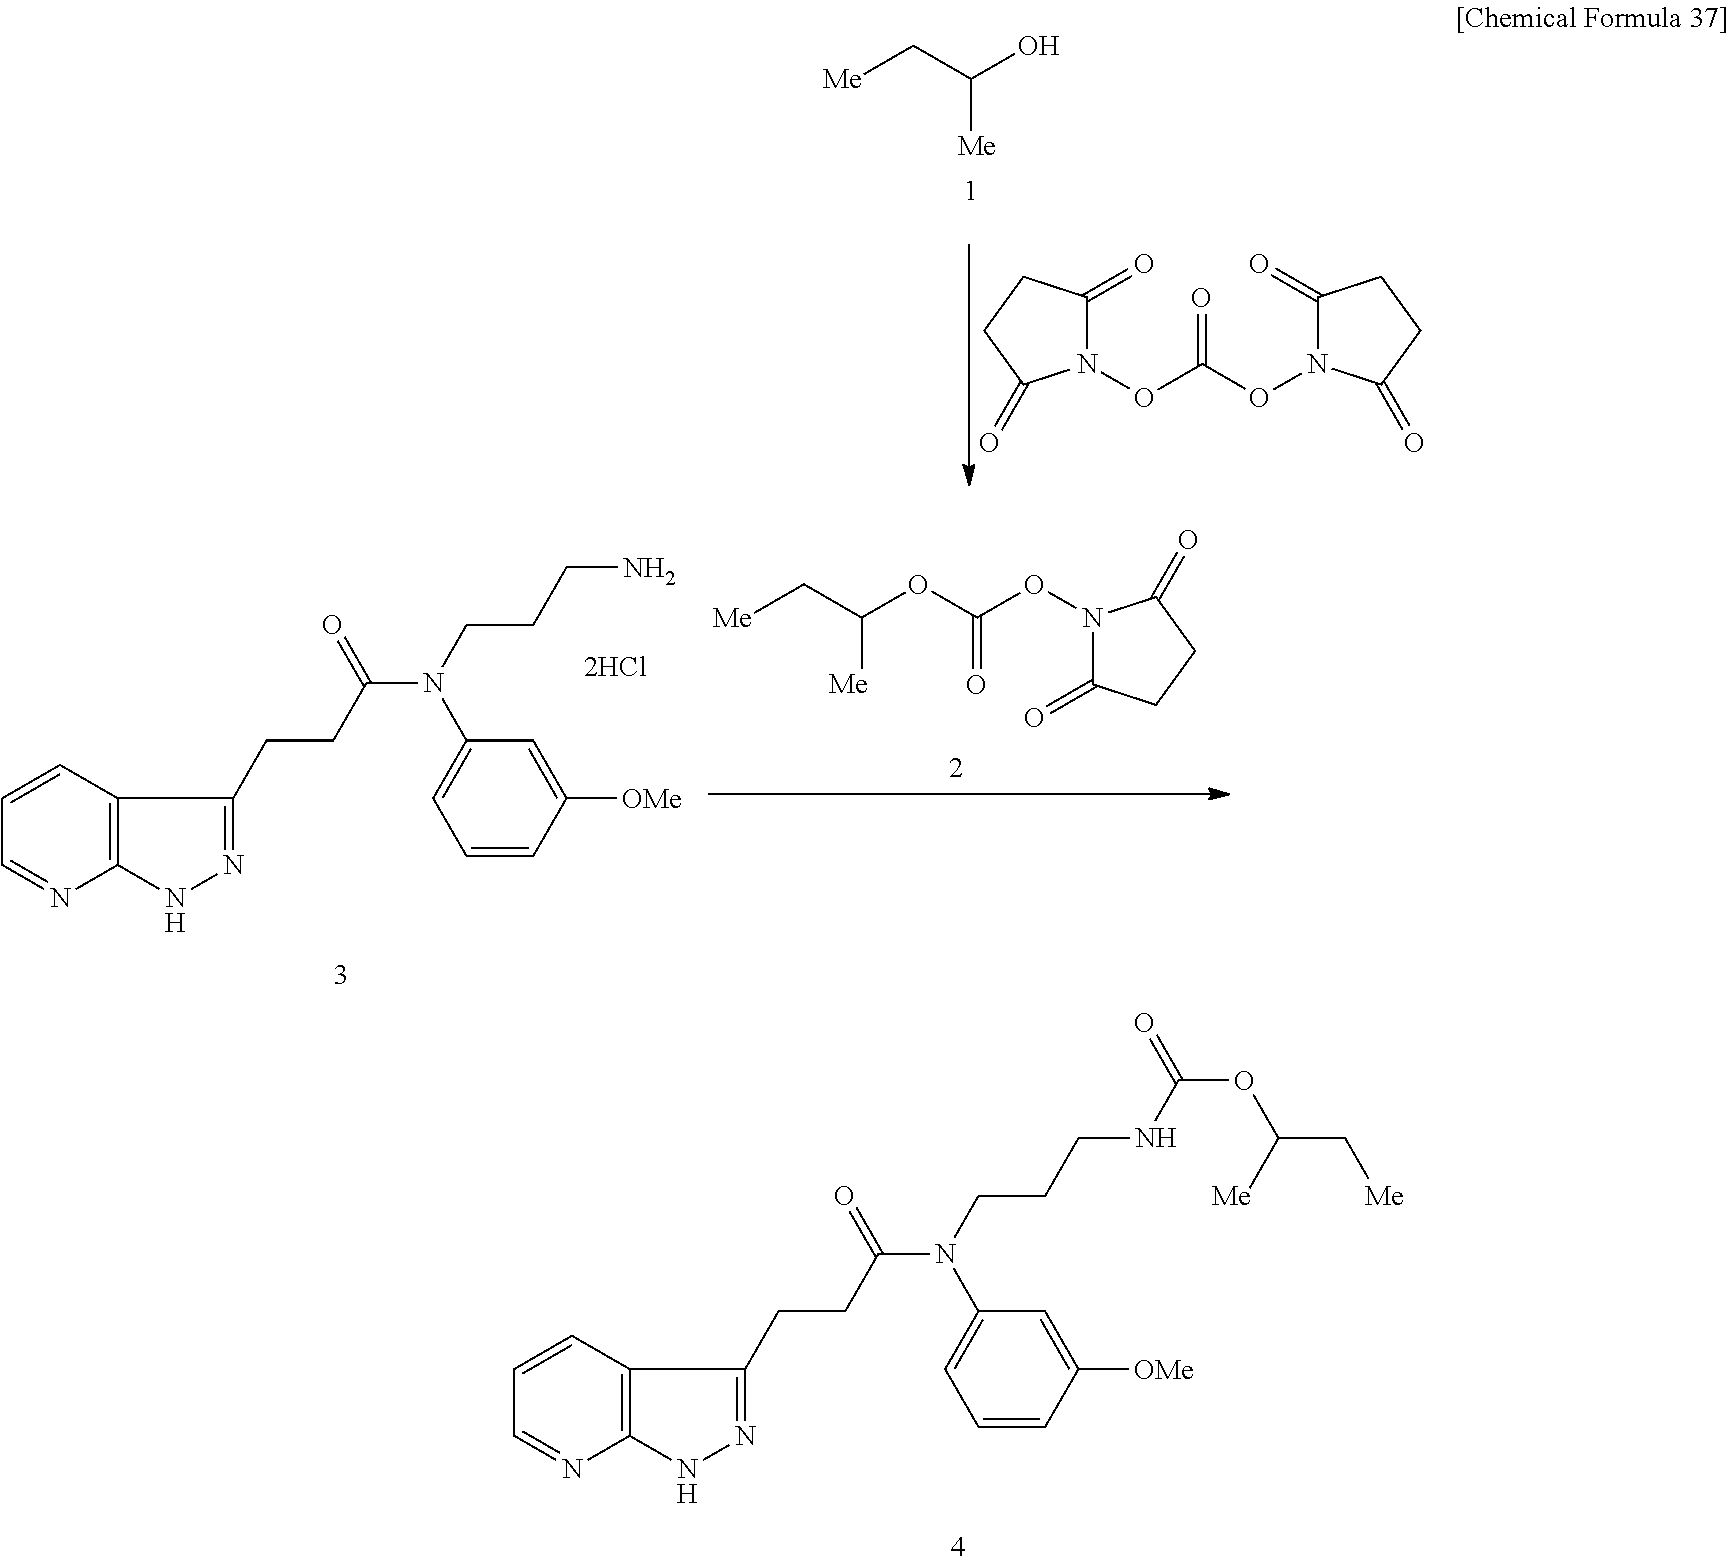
[Me]CC(O)[Me].N1(OC(ON2C(=O)CCC2=O)=O)C(=O)CCC1=O.C1=CC2=C(N=C1)NN=C2CCC(N(CCCNC(OC(C[Me])[Me])=O)C1=CC=CC([OMe])=C1)=O.[Me]CC(OC(ON1C(=O)CCC1=O)=O)[Me].C1=CC2=C(N=C1)NN=C2CCC(N(CCCN)C1=CC=CC([OMe])=C1)=O
